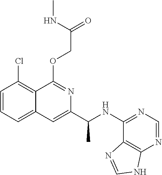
C1=CC=C2C(=C1Cl)C(OCC(=O)NC)=NC(C(NC1=NC=NC3=C1N=CN3)C)=C2
